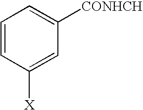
C1=CC([X])=CC([CONHCH])=C1
